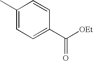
C1(C)=CC=C(C([OEt])=O)C=C1
